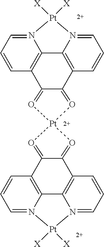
N12=CC=CC3=C1C1=C(C=CC=N1[Pt]2([X])[X])C1=O[Pt]2(O=C31)O=C1C3=C4N(=CC=C3)[Pt]([X])([X])N3=CC=CC(=C43)C1=O2
